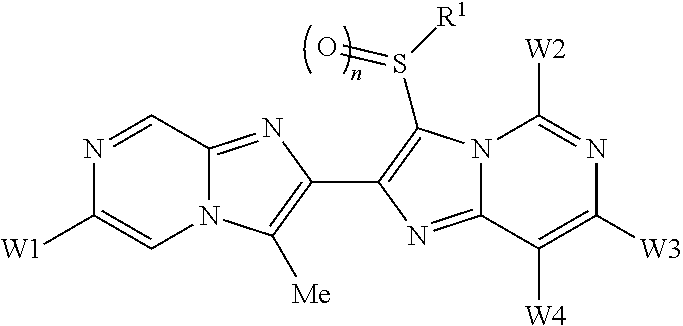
N12C(=NC(C3=C(S([R1])=O)N4C(=N3)C([W4])=C([W3])N=C4[W2])=C1[Me])C=NC([W1])=C2
